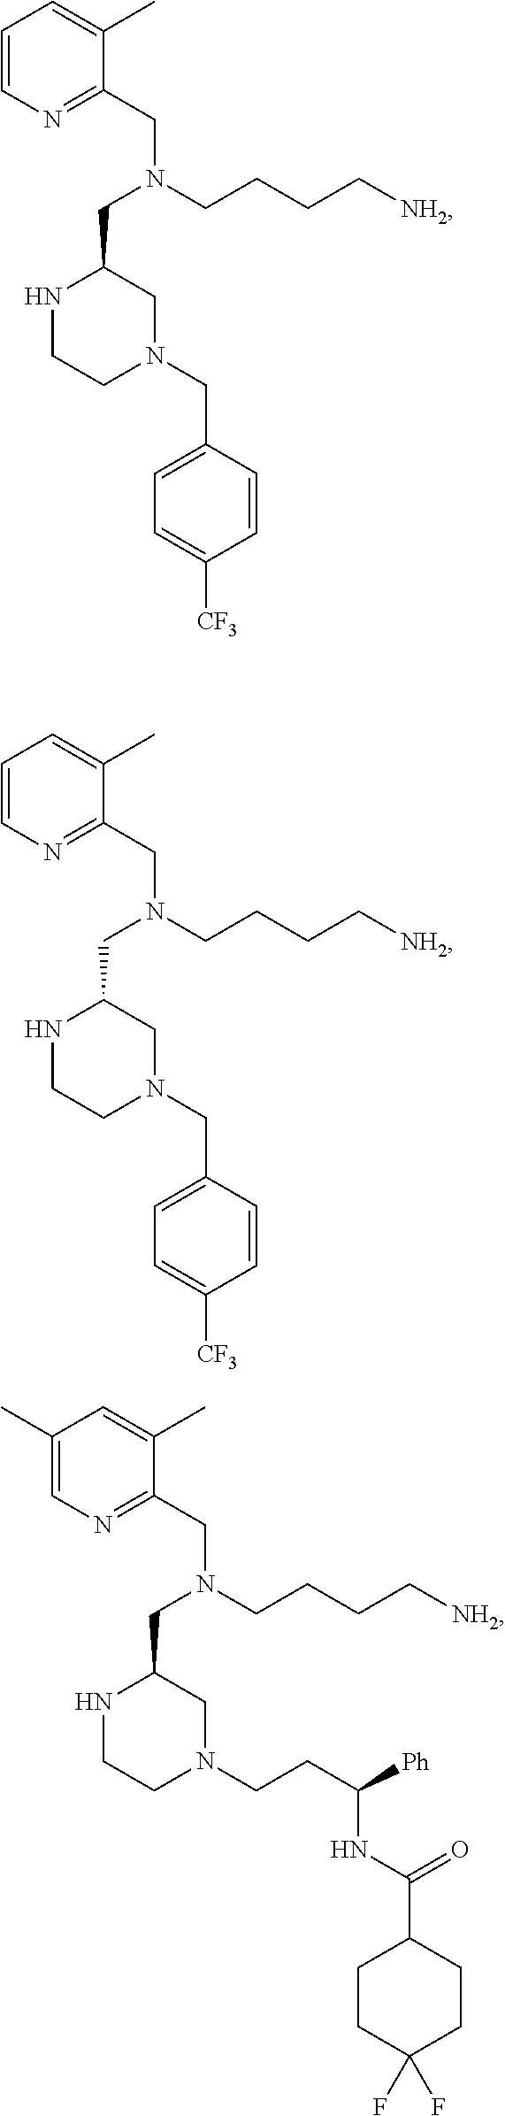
C1=CN=C(CN(CCCC[NH2])CC2NCCN(CC3=CC=C([CF3])C=C3)C2)C(C)=C1.C1=CN=C(CN(CCCC[NH2])CC2NCCN(CC3=CC=C([CF3])C=C3)C2)C(C)=C1.C1(C)=CN=C(CN(CCCC[NH2])CC2NCCN(CCC([Ph])NC(C3CCC(F)(F)CC3)=O)C2)C(C)=C1
